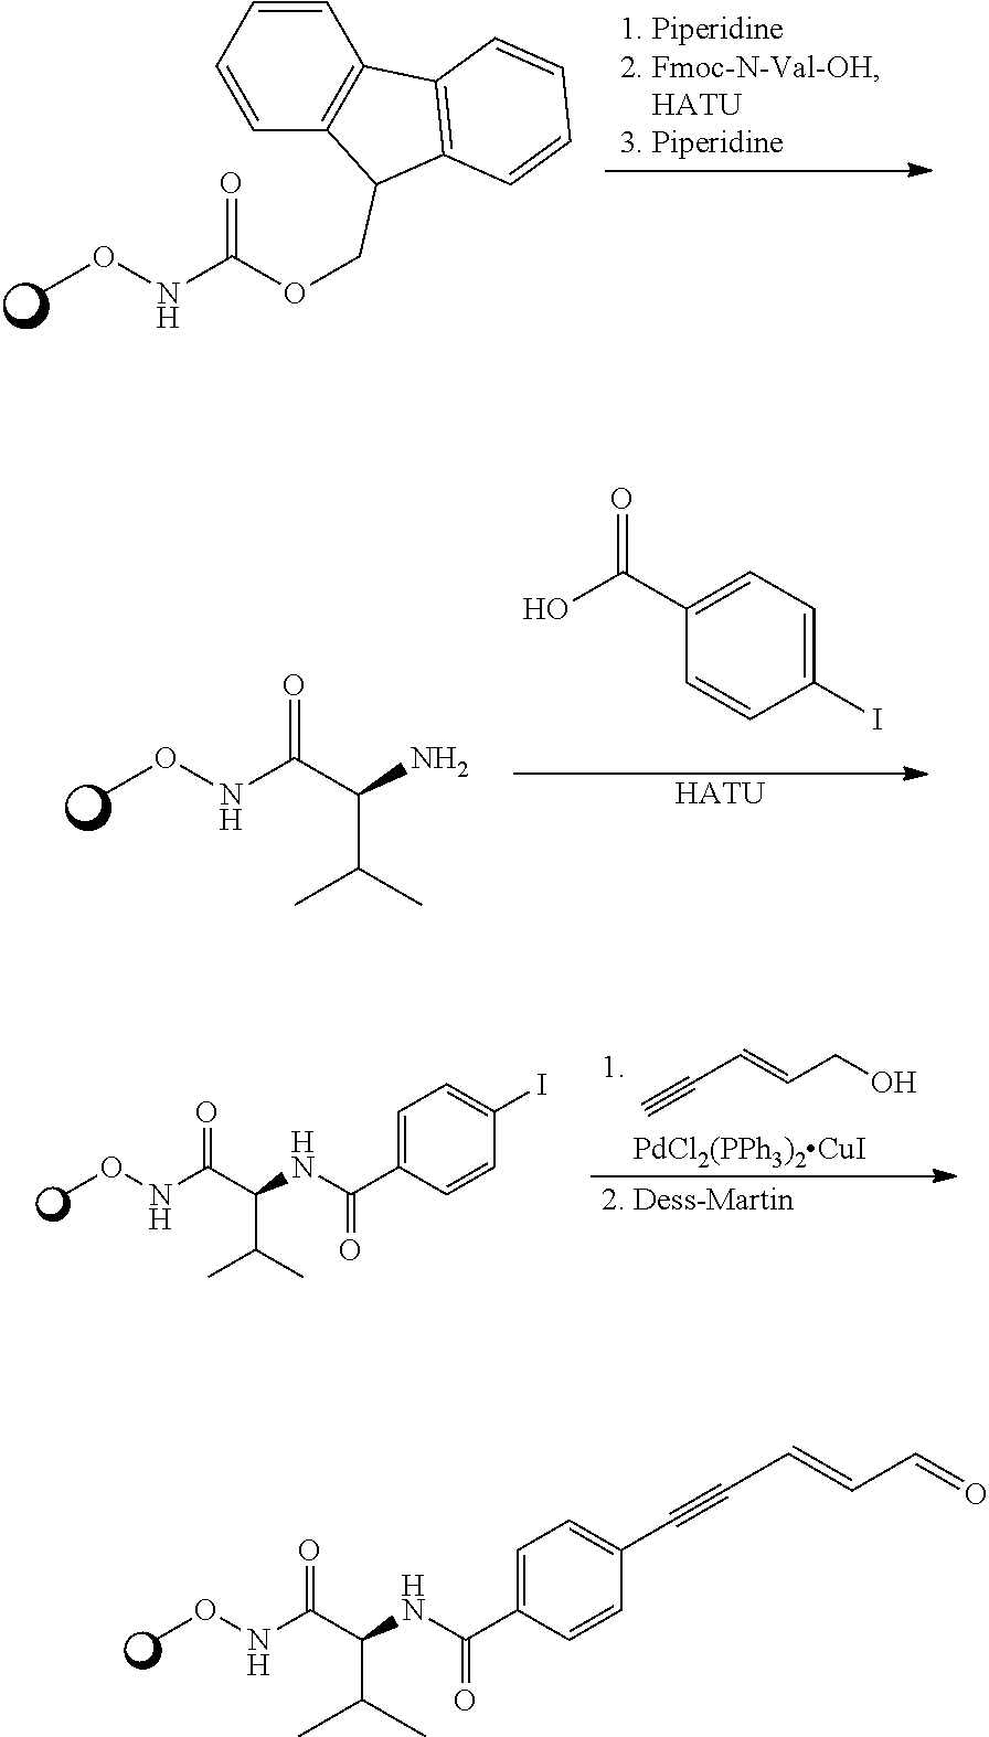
N(C(=O)OCC1C2=C(C=CC=C2)C2=C1C=CC=C2)OC.N(C(=O)C(N)C(C)C)OC.C1(C(O)=O)=CC=C(I)C=C1.[HATU].N(C(=O)C(NC(C1=CC=C(C#CC=CC=O)C=C1)=O)C(C)C)OC.N(C(=O)C(NC(C1=CC=C(I)C=C1)=O)C(C)C)OC.C#CC=CCO.[PdCl2(PPh3)2CuI]
